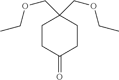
C1CC(=O)CCC1(COCC)COCC
